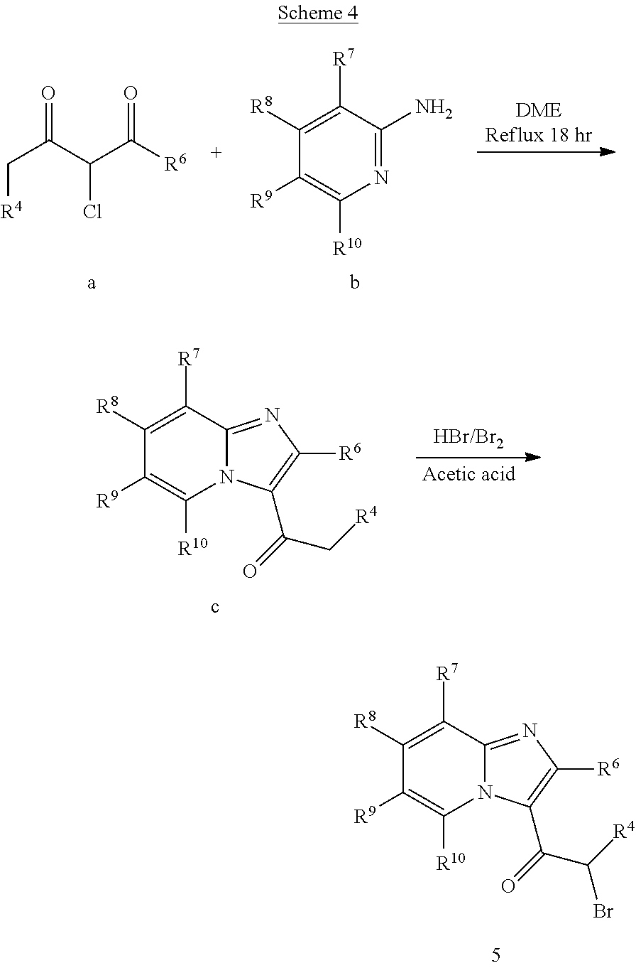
C(C(C(C([R6])=O)Cl)=O)[R4].C1([R7])=C([R8])C([R9])=C([R10])N=C1N.C1([R7])=C([R8])C([R9])=C([R10])N2C1=NC([R6])=C2C(=O)C[R4].C1([R7])=C([R8])C([R9])=C([R10])N2C1=NC([R6])=C2C(=O)C([R4])Br
